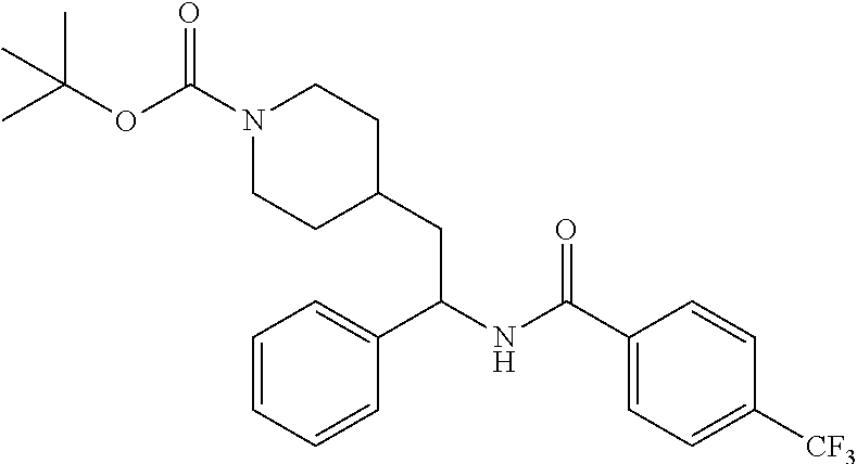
C1=CC([CF3])=CC=C1C(NC(C1=CC=CC=C1)CC1CCN(C(=O)OC(C)(C)C)CC1)=O
